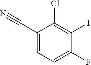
C1(C#N)=CC=C(F)C(I)=C1Cl
